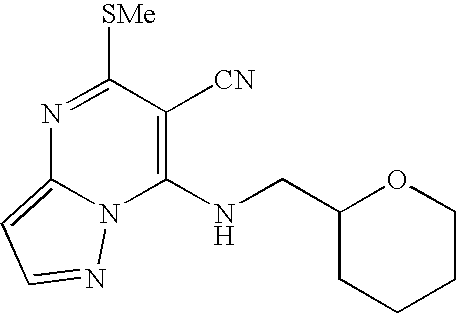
N1=C([SMe])C([CN])=C(NCC2CCCCO2)N2C1=CC=N2
